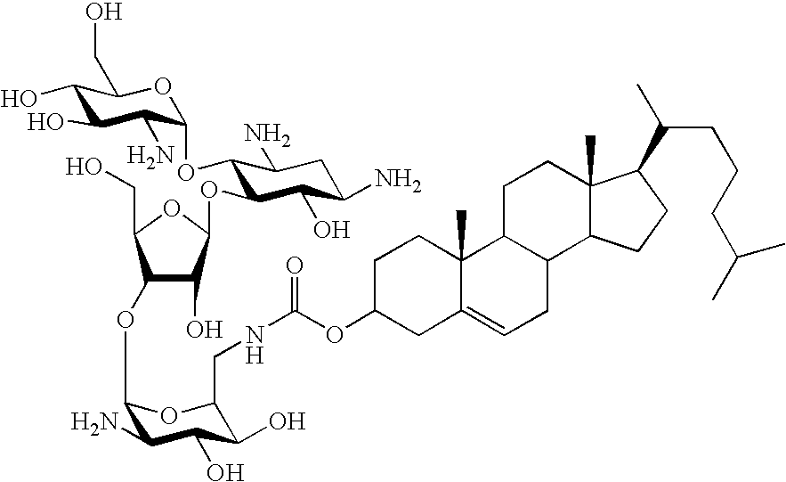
C1(OC2C(N)C(O)C(O)C(CNC(OC3CC4=CCC5C(C4(C)CC3)CCC3(C)C5CCC3C(CCCC(C)C)C)=O)O2)C(O)C(OC2C(OC3C(N)C(O)C(O)C(CO)O3)C(N)CC(N)C2O)OC1CO
